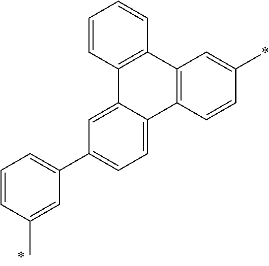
C1=CC(C)=CC(C2=CC=C3C(=C2)C2=C(C4=C3C=CC(*)=C4)C=CC=C2)=C1
